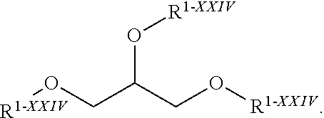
O(C(CO[R1-XXIV])CO[R1-XXIV])[R1-XXIV]
